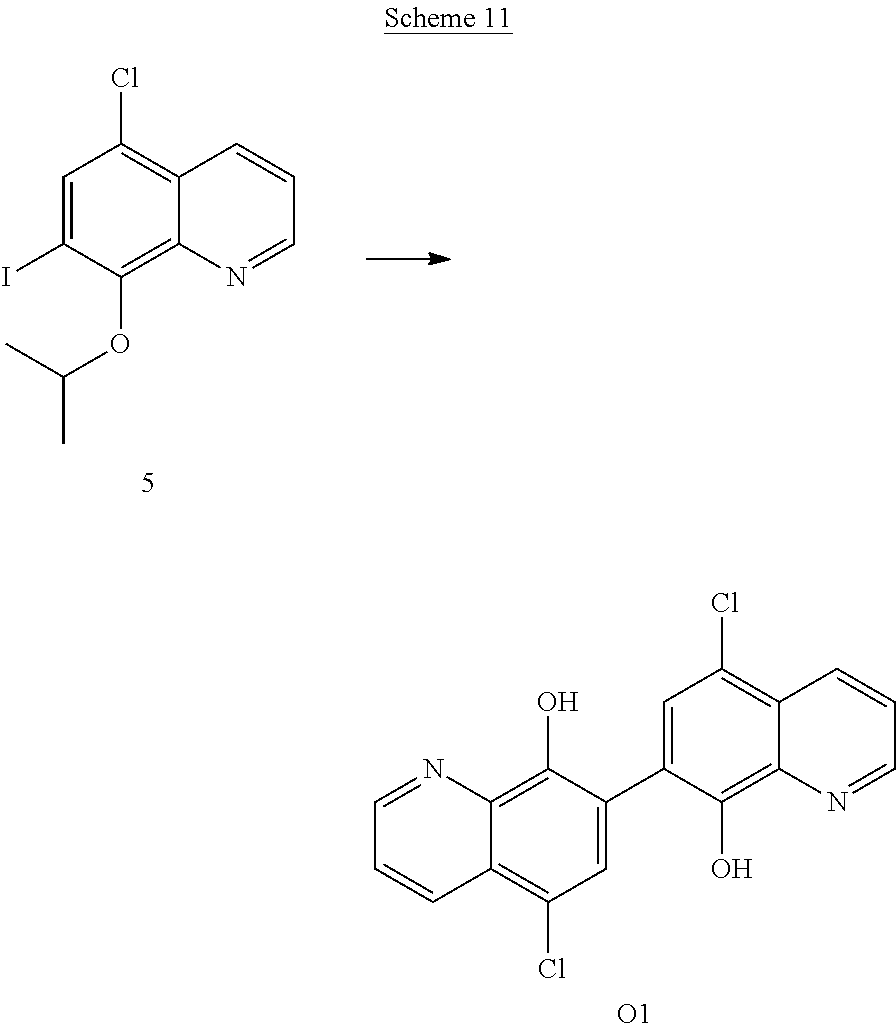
C1=C(I)C(OC(C)C)=C2C(=C1Cl)C=CC=N2.C1=C(C2=CC(Cl)=C3C(=C2O)N=CC=C3)C(O)=C2C(=C1Cl)C=CC=N2.[O1]
